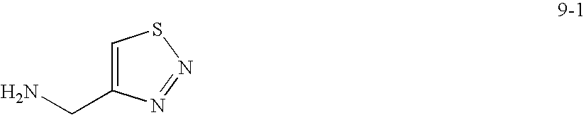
NCC1=CSN=N1
